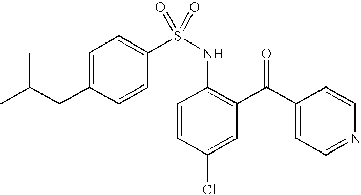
C(C1=CC=C(S(NC2=C(C(C3=CC=NC=C3)=O)C=C(Cl)C=C2)(=O)=O)C=C1)C(C)C
